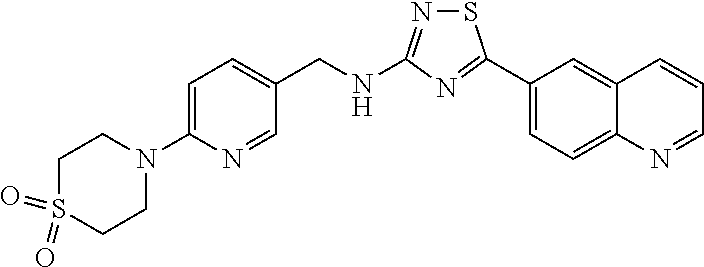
N(CC1=CC=C(N2CCS(=O)(=O)CC2)N=C1)C1=NSC(C2=CC=C3C(=C2)C=CC=N3)=N1
